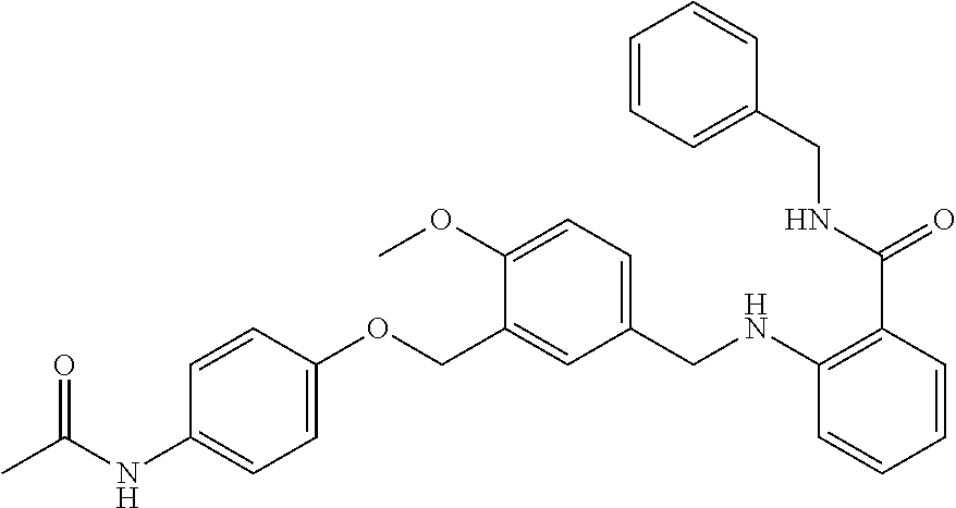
C1(NC(C)=O)=CC=C(OCC2=CC(CNC3=C(C(=O)NCC4=CC=CC=C4)C=CC=C3)=CC=C2OC)C=C1
